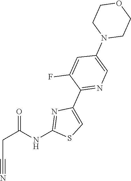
C1CN(C2=CN=C(C3=CSC(NC(CC#N)=O)=N3)C(F)=C2)CCO1
